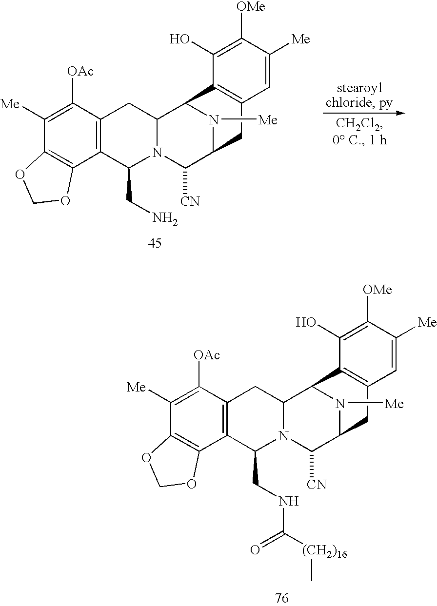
C1([OAc])=C([Me])C2=C(C3=C1CC1N(C3CN)C([CN])C3N([Me])C1C1=C(C=C([Me])C([OMe])=C1O)C3)OCO2.C1([OAc])=C([Me])C2=C(C3=C1CC1N(C3CNC(=O)[(CH2)16]C)C([CN])C3N([Me])C1C1=C(C=C([Me])C([OMe])=C1O)C3)OCO2
